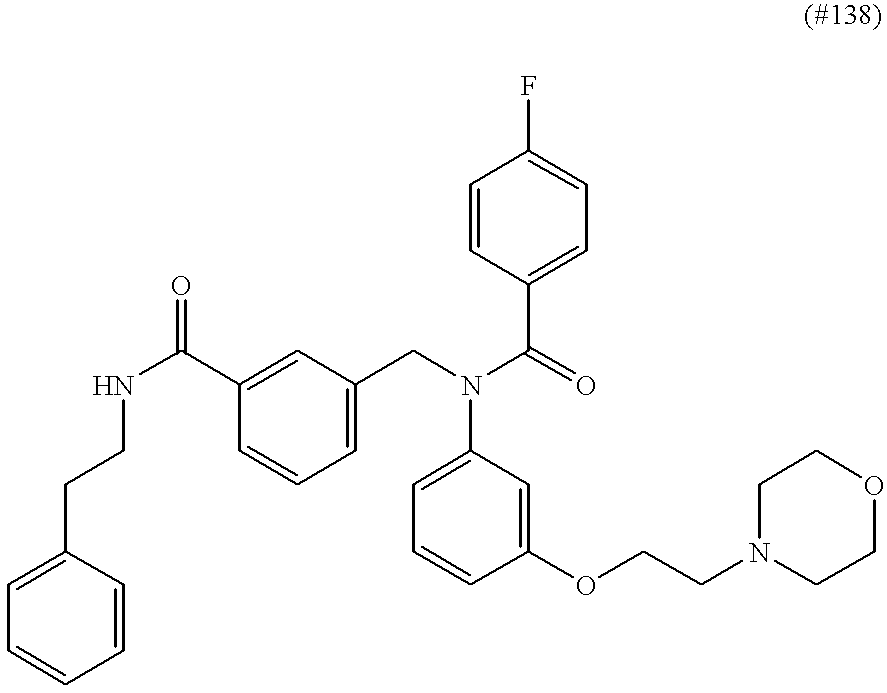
C1=CC(C(N(C2=CC=CC(OCCN3CCOCC3)=C2)CC2=CC=CC(C(NCCC3=CC=CC=C3)=O)=C2)=O)=CC=C1F
